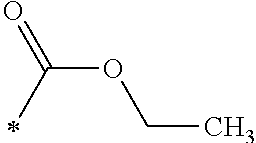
C(OCC)(=O)C
